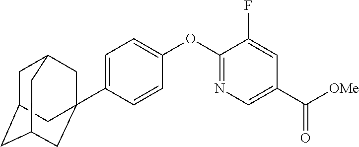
C1=C(C23CC4CC(CC(C2)C4)C3)C=CC(OC2=NC=C(C([OMe])=O)C=C2F)=C1
